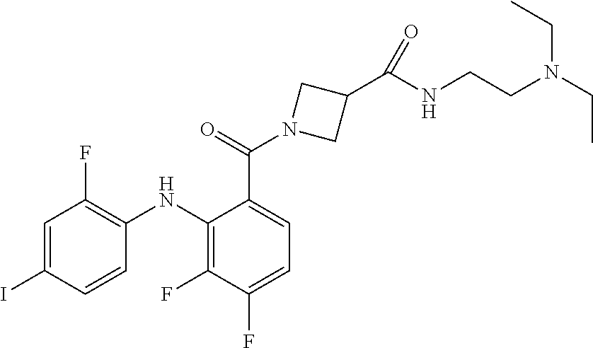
C1=C(I)C=CC(NC2=C(F)C(F)=CC=C2C(=O)N2CC(C(NCCN(CC)CC)=O)C2)=C1F
